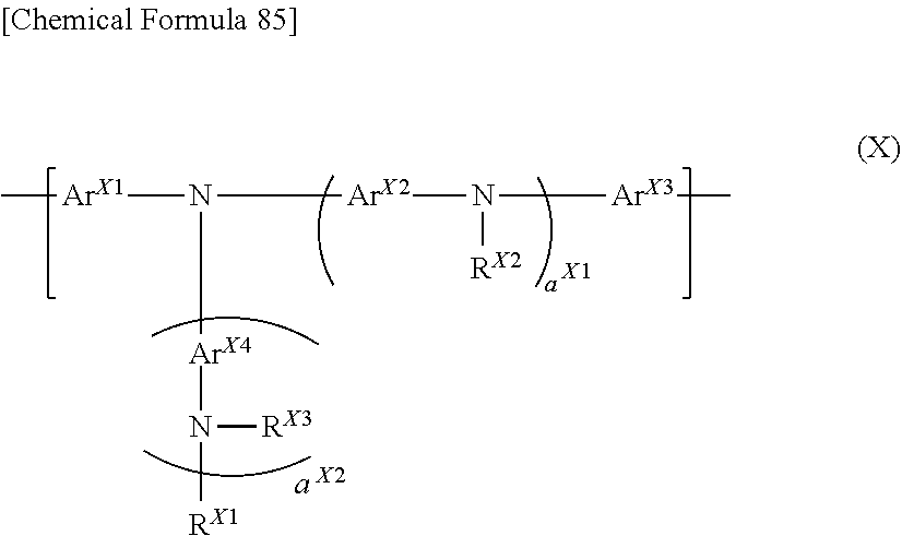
C[ArX1]N([ArX4]N([RX1])[RX3])[ArX2]N([ArX3]C)[RX2].[X1].[X2]
